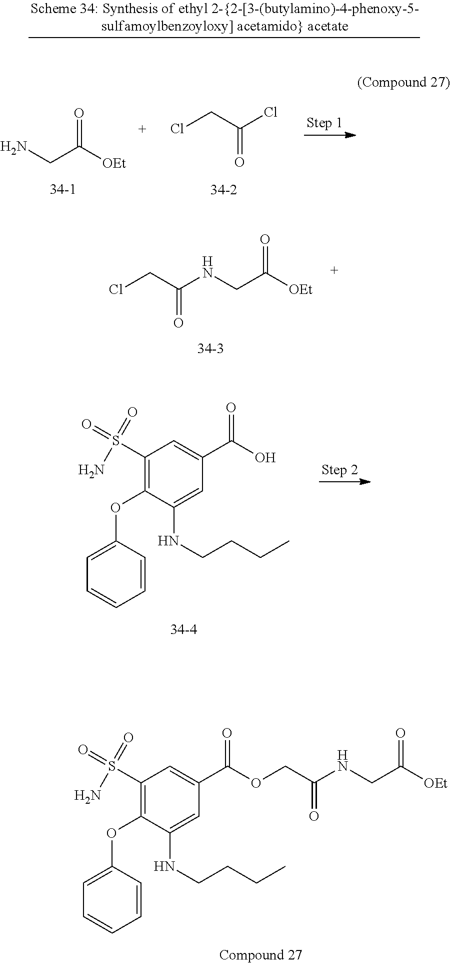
C1(S(N)(=O)=O)=C(OC2=CC=CC=C2)C(NCCCC)=CC(C(O)=O)=C1.NCC([OEt])=O.ClCC(=O)Cl.C1(S(N)(=O)=O)=C(OC2=CC=CC=C2)C(NCCCC)=CC(C(OCC(=O)NCC([OEt])=O)=O)=C1.ClCC(=O)NCC([OEt])=O
